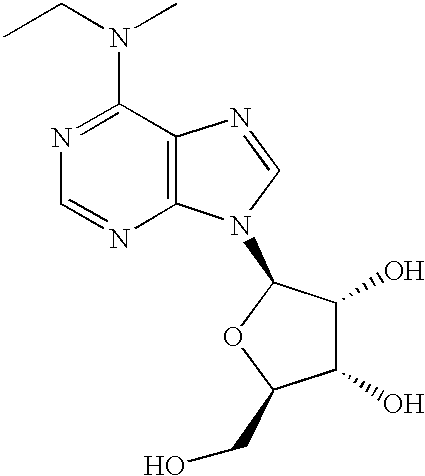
C12=C(N=CN1C1C(O)C(O)C(CO)O1)C(N(CC)C)=NC=N2
